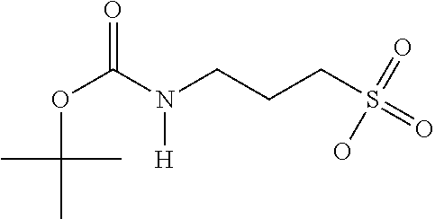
N(CCCS(=O)(=O)O)(C(OC(C)(C)C)=O)[H]
